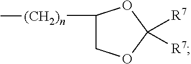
C1([(CH2)n]C)COC([R7])([R7])O1
